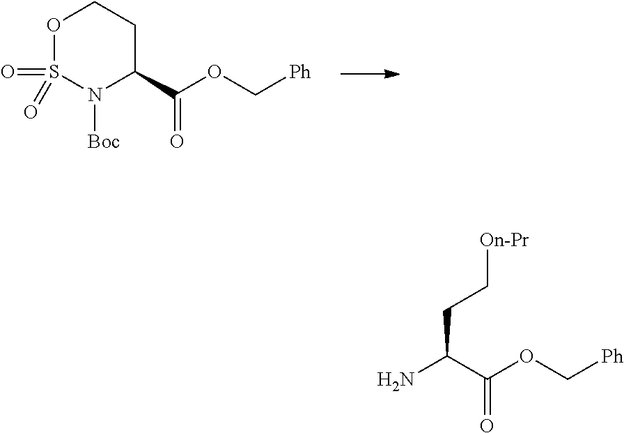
N1([Boc])C(C(OC[Ph])=O)CCOS1(=O)=O.NC(C(OC[Ph])=O)CC[On-Pr]
